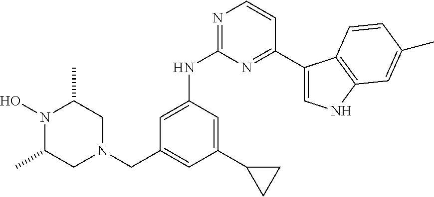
N1(O)C(C)CN(CC2=CC(C3CC3)=CC(NC3=NC=CC(C4=CNC5=C4C=CC(C)=C5)=N3)=C2)CC1C
